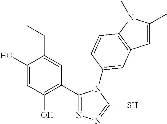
C1(C2=C(O)C=C(O)C(CC)=C2)=NN=C(S)N1C1=CC2=C(N(C)C(C)=C2)C=C1
